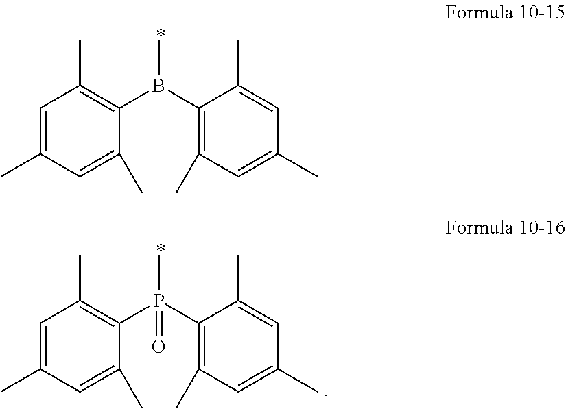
C1=C(C)C=C(C)C(B(C2=C(C)C=C(C)C=C2C)C)=C1C.C1=C(C)C=C(C)C(P(C2=C(C)C=C(C)C=C2C)(C)=O)=C1C
